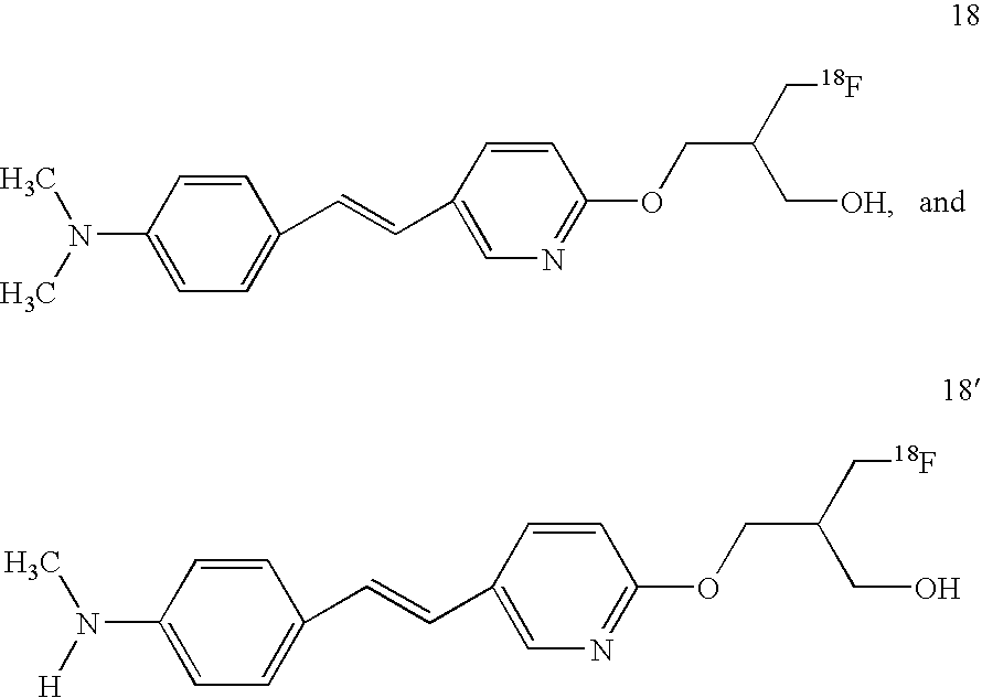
N(C1=CC=C(C=CC2=CN=C(OCC(C[18F])C[OH])C=C2)C=C1)(C)C.N(C1=CC=C(C=CC2=CN=C(OCC(C[18F])CO)C=C2)C=C1)([H])C
